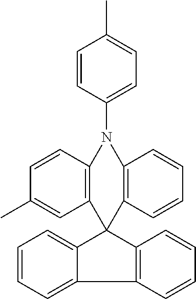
C1=CC(N2C3=C(C=C(C)C=C3)C3(C4=C2C=CC=C4)C2=CC=CC=C2C2=C3C=CC=C2)=CC=C1C
